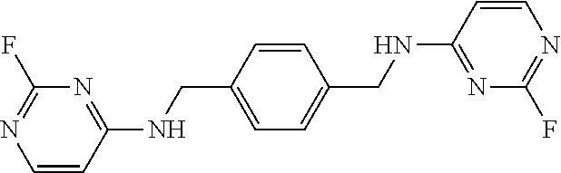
C1=CC(CNC2=NC(F)=NC=C2)=CC=C1CNC1=NC(F)=NC=C1
